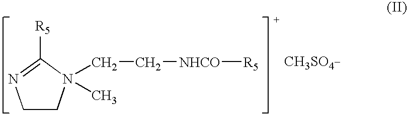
C1CN(CC[NHCO][R5])(C)C([R5])=N1
